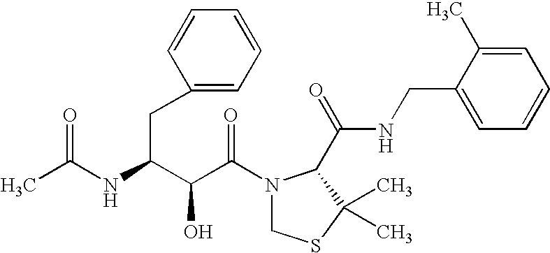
CC(NC(C(C(N1CSC(C)(C)C1C(NCC1=CC=CC=C1C)=O)=O)O)CC1=CC=CC=C1)=O
